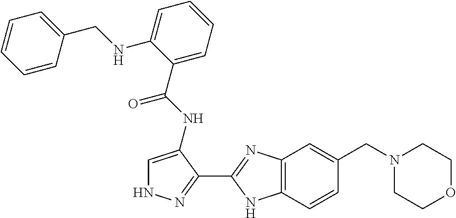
C12=C(C=CC(CN3CCOCC3)=C1)NC(C1=NNC=C1NC(C1=CC=CC=C1NCC1=CC=CC=C1)=O)=N2
